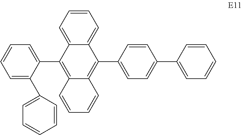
C1=CC(C2=C3C(=C(C4=CC=CC=C4C4=CC=CC=C4)C4=CC=CC=C42)C=CC=C3)=CC=C1C1=CC=CC=C1
